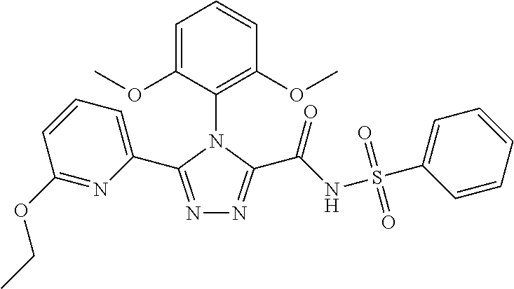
N1=C(C2=CC=CC(OCC)=N2)N(C2=C(OC)C=CC=C2OC)C(C(NS(C2=CC=CC=C2)(=O)=O)=O)=N1
